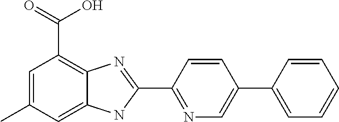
C1=C(C)C=C2C(=C1C(=O)O)N=C(C1=NC=C(C3=CC=CC=C3)C=C1)N2
